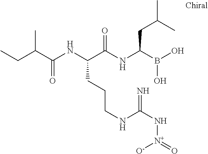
C(C(NC(C(NC(B(O)O)CC(C)C)=O)CCCNC(N[N+](=O)[O-])=N)=O)(CC)C
